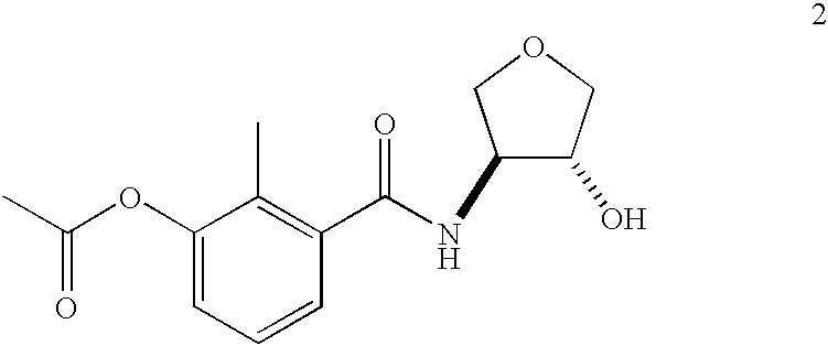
C1(OC(C)=O)=CC=CC(C(NC2C(O)COC2)=O)=C1C
